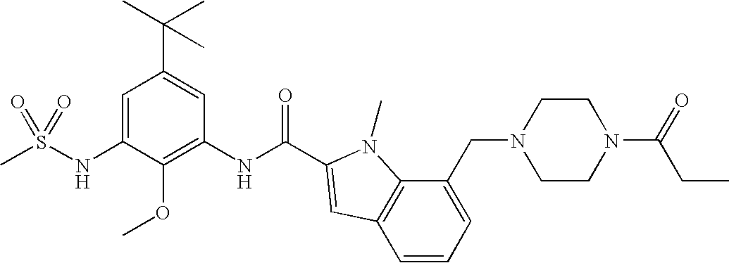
CS(NC1=CC(C(C)(C)C)=CC(NC(=O)C2=CC3=C(C(CN4CCN(C(CC)=O)CC4)=CC=C3)N2C)=C1OC)(=O)=O
